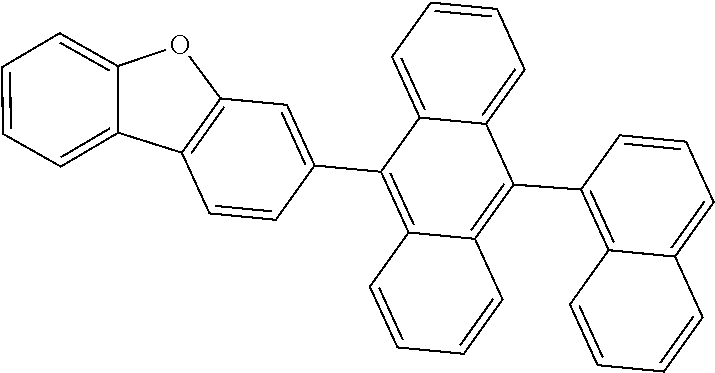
C12=C(C3=C4C=CC=CC4=C(C4=CC5=C(C=C4)C4=CC=CC=C4O5)C4=CC=CC=C34)C=CC=C1C=CC=C2
